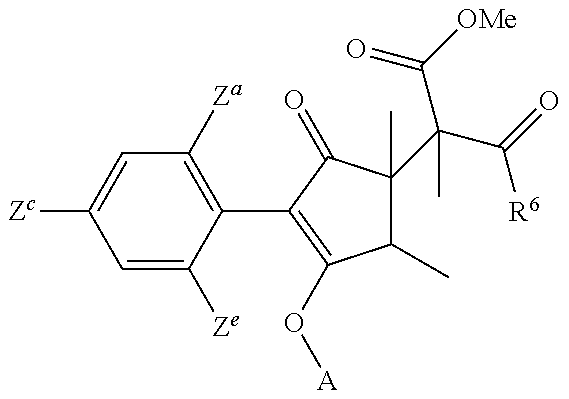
C1=C([Ze])C(C2=C(O[A])C(C)C(C(C([R6])=O)(C([OMe])=O)C)(C)C2=O)=C([Za])C=C1[Zc]
